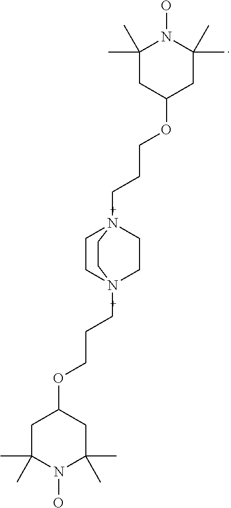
C1C(OCCCN23CCN(CCCOC4CC(C)(C)N(O)C(C)(C)C4)(CC2)CC3)CC(C)(C)N(O)C1(C)C
